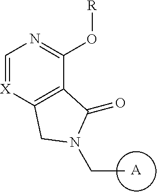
[A].CCN1CC2=C(C(O[R])=NC=[X]2)C1=O
